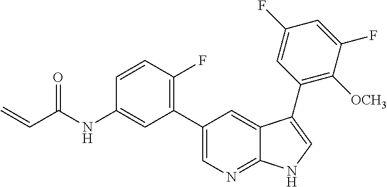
C(C(NC1=CC(C2=CN=C3C(=C2)C(C2=C([OCH3])C(F)=CC(F)=C2)=CN3)=C(F)C=C1)=O)=C
